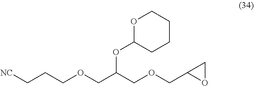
[NC]CCCOCC(COCC1OC1)OC1CCCCO1
